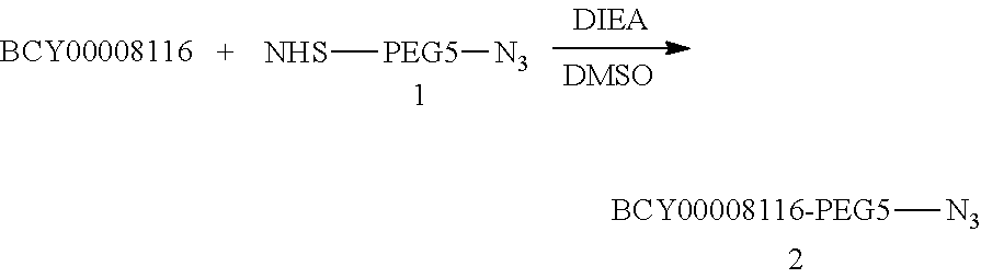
[NHS][PEG5][N3].[BCY00008116-PEG5][N3]
